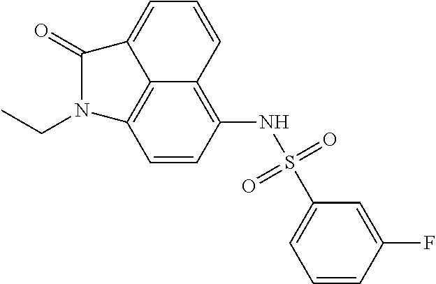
C1=CC(F)=CC(S(NC2=C3C4=C(C=C2)N(CC)C(=O)C4=CC=C3)(=O)=O)=C1
